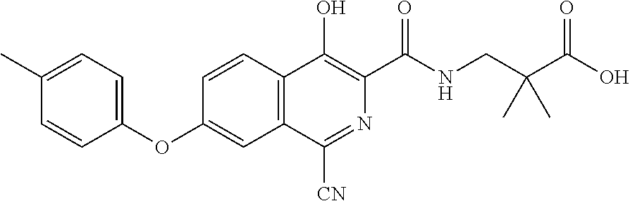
C1(C)=CC=C(OC2=CC3=C(C=C2)C(O)=C(C(NCC(C(O)=O)(C)C)=O)N=C3[CN])C=C1
